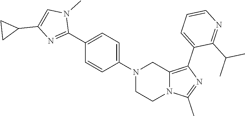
N1(C2=CC=C(C3=NC(C4CC4)=CN3C)C=C2)CCN2C(=C(C3=CC=CN=C3C(C)C)N=C2C)C1
